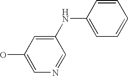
C1(O)=CN=CC(NC2=CC=CC=C2)=C1
